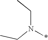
N(CC)(*)CC
